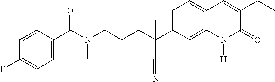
C1=C(C(CCCN(C(C2=CC=C(F)C=C2)=O)C)(C#N)C)C=C2C(=C1)C=C(CC)C(=O)N2[H]
